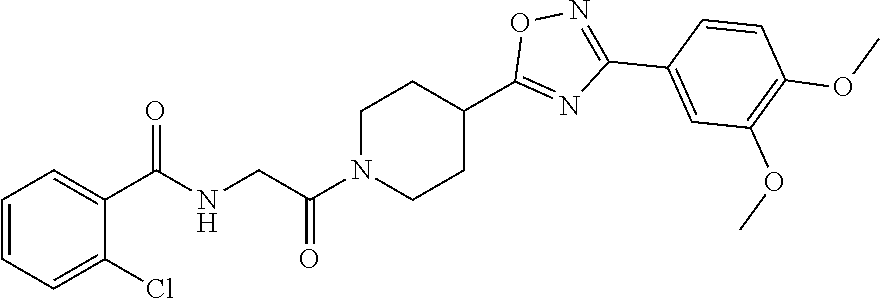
C1N(C(CNC(C2=CC=CC=C2Cl)=O)=O)CCC(C2=NC(C3=CC(OC)=C(OC)C=C3)=NO2)C1
